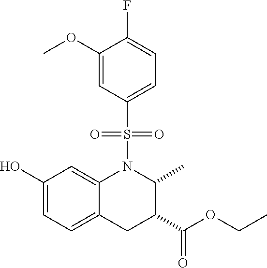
OC1=CC=C2C(=C1)N(S(=O)(=O)C1=CC=C(F)C(OC)=C1)C(C)C(C(OCC)=O)C2
